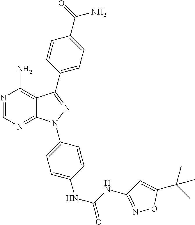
N1=CN=C2C(=C1N)C(C1=CC=C(C(=O)N)C=C1)=NN2C1=CC=C(NC(=O)NC2=NOC(C(C)(C)C)=C2)C=C1
